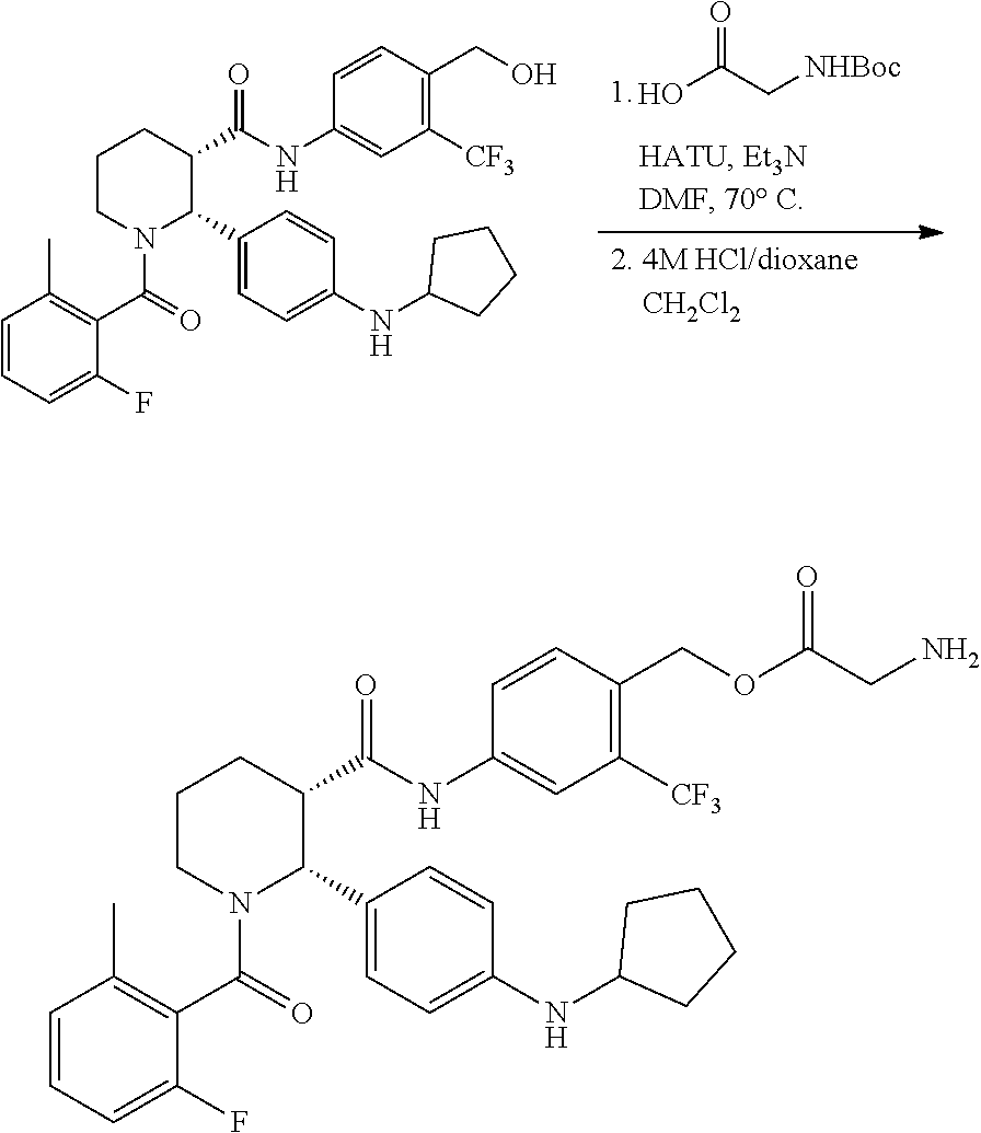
C1CN(C(=O)C2=C(C)C=CC=C2F)C(C2=CC=C(NC3CCCC3)C=C2)C(C(NC2=CC([CF3])=C(CO)C=C2)=O)C1.O=C(C[NHBoc])O.C1CN(C(=O)C2=C(C)C=CC=C2F)C(C2=CC=C(NC3CCCC3)C=C2)C(C(NC2=CC([CF3])=C(COC(CN)=O)C=C2)=O)C1
